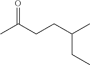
CC(CCC(C)CC)=O
